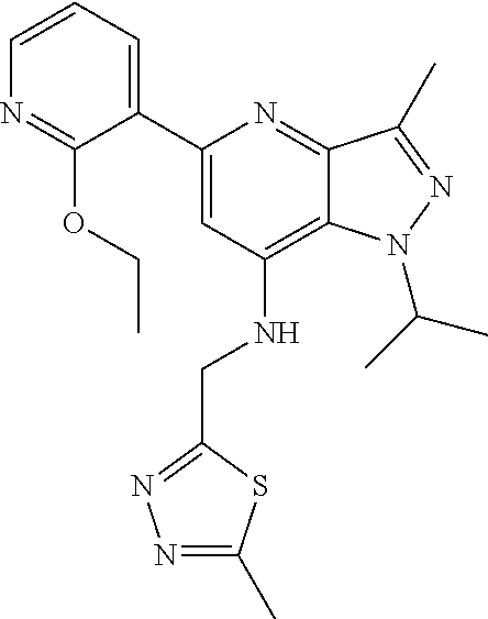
N1=C(OCC)C(C2=CC(NCC3=NN=C(C)S3)=C3C(=N2)C(C)=NN3C(C)C)=CC=C1
